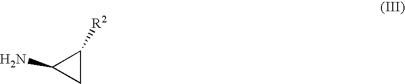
C1C([R2])C1N
